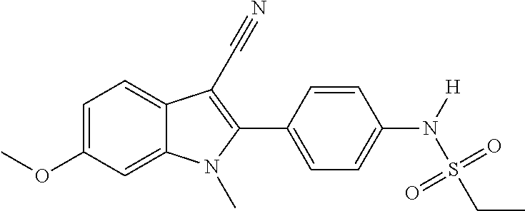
C1=C(OC)C=C2C(=C1)C(C#N)=C(C1=CC=C(N([H])S(CC)(=O)=O)C=C1)N2C
